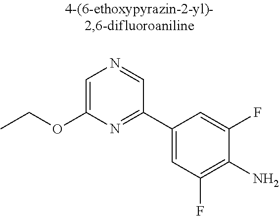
O(C1=CN=CC(C2=CC(F)=C(N)C(F)=C2)=N1)CC
